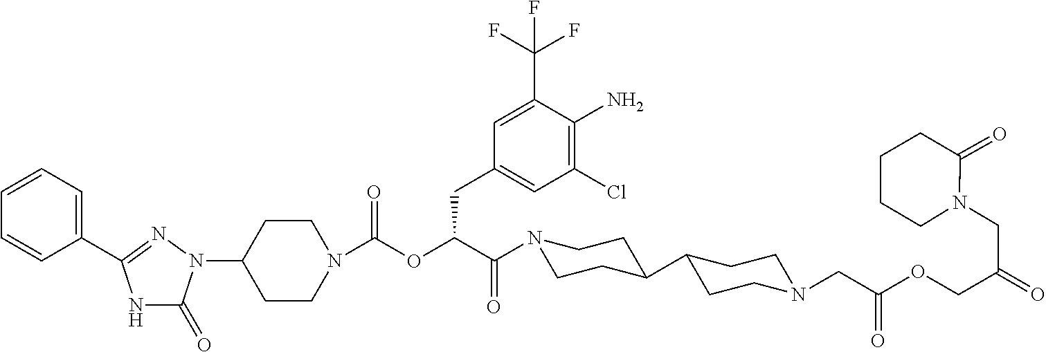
C1(N2C(=O)NC(C3=CC=CC=C3)=N2)CCN(C(OC(C(=O)N2CCC(C3CCN(CC(OCC(CN4C(=O)CCCC4)=O)=O)CC3)CC2)CC2=CC(Cl)=C(N)C(C(F)(F)F)=C2)=O)CC1
